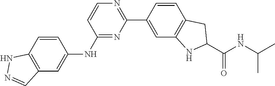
C1(C2=CC3=C(C=C2)CC(C(NC(C)C)=O)N3)=NC=CC(NC2=CC3=C(C=C2)NN=C3)=N1
